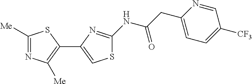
C1([Me])=NC([Me])=C(C2=CSC(NC(CC3=CC=C([CF3])C=N3)=O)=N2)S1
